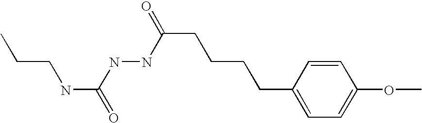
C1=CC(CCCCC(=O)NNC(NCCC)=O)=CC=C1OC
